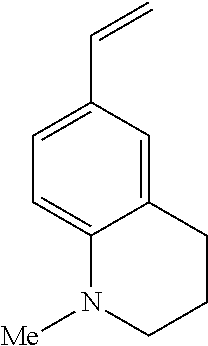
C1=C(C=C)C=C2C(=C1)N([Me])CCC2
